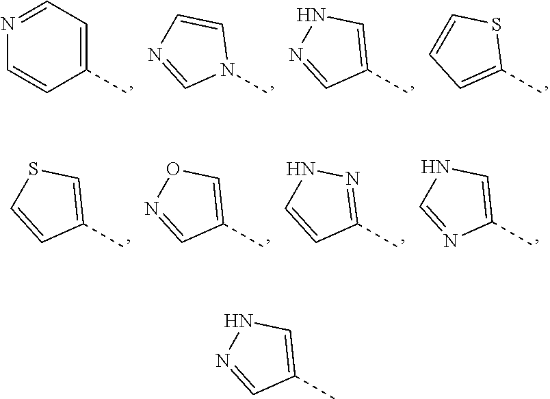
N1=CC=C(C)C=C1.N1(C)C=CN=C1.C1(C)=CNN=C1.C1(C)=CC=CS1.C1(C)=CSC=C1.C1(C)=CON=C1.C1(C)=NNC=C1.C1(C)=CNC=N1.C1(C)=CNN=C1
